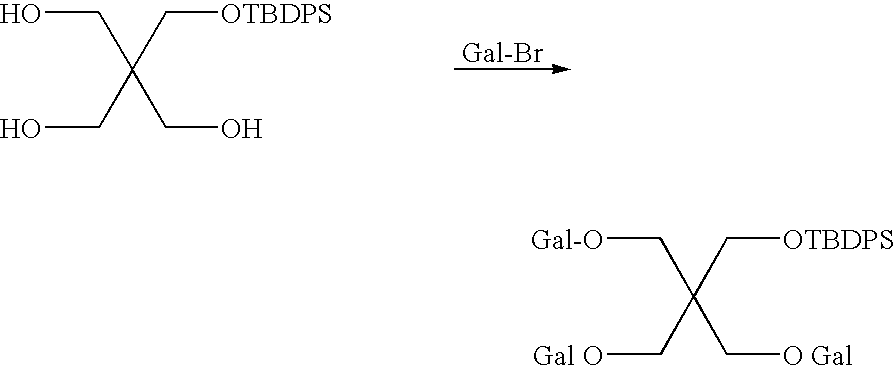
[Gal-O]CC(C[Gal O])(C[OTBDPS])C[O Gal].[Gal-Br].OCC(CO)(C[OTBDPS])CO
